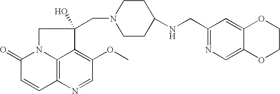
C12=C3N(C(=O)C=C1)CC(O)(CN1CCC(NCC4=NC=C5C(=C4)OCCO5)CC1)C3=C(OC)C=N2
